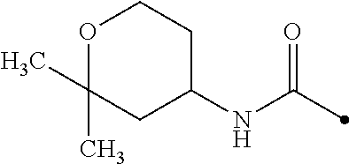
O1C(C)(C)CC(NC(=O)C)CC1
